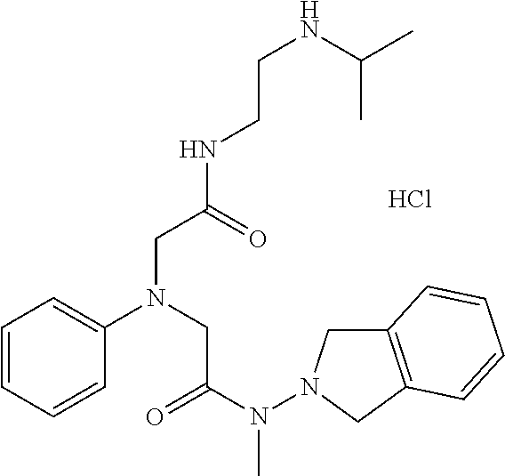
C1=CC=CC(N(CC(=O)N(C)N2CC3=C(C2)C=CC=C3)CC(NCCNC(C)C)=O)=C1.Cl
